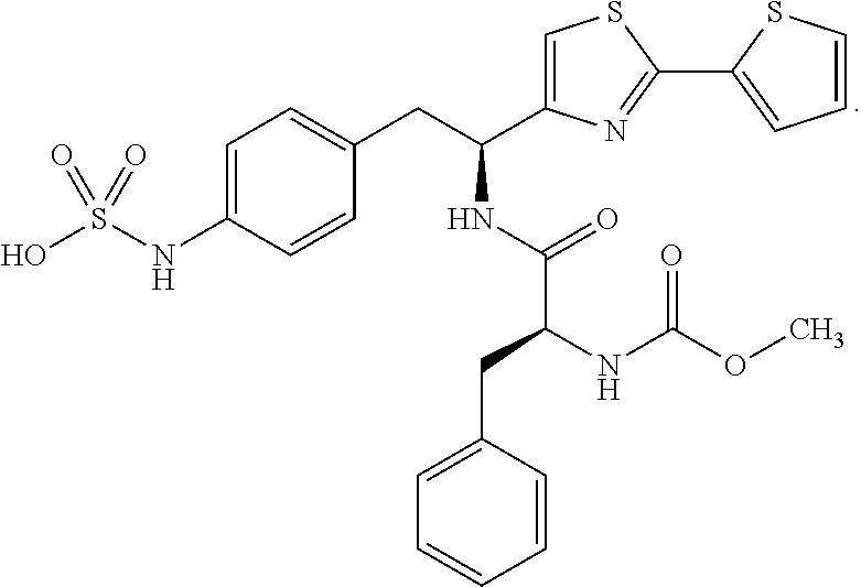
C1=C(NS(O)(=O)=O)C=CC(CC(C2=CSC(C3=CC=CS3)=N2)NC(C(NC(OC)=O)CC2=CC=CC=C2)=O)=C1
